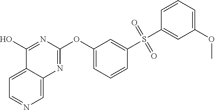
C12=CC=NC=C1N=C(OC1=CC=CC(S(C3=CC(OC)=CC=C3)(=O)=O)=C1)N=C2O
